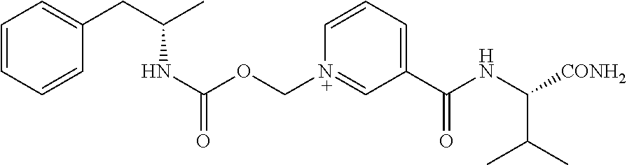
C1=CC=CC(CC(C)NC(OC[N+]2=CC(C(NC([CONH2])C(C)C)=O)=CC=C2)=O)=C1
